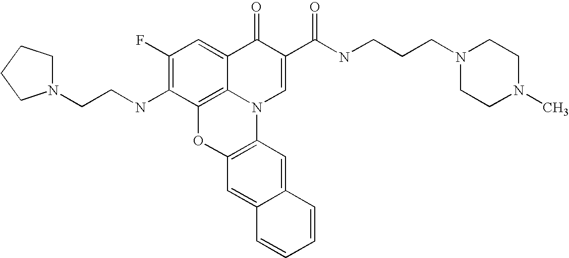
C1(F)=C(NCCN2CCCC2)C2=C3C(=C1)C(=O)C(C(NCCCN1CCN(C)CC1)=O)=CN3C1=C(O2)C=C2C(=C1)C=CC=C2
